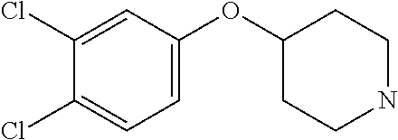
C1(OC2CCNCC2)=CC=C(Cl)C(Cl)=C1
